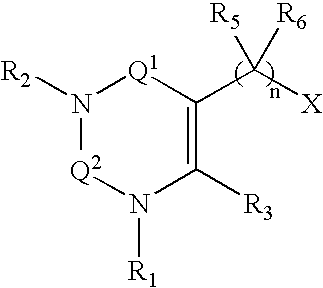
N1([R2])[Q2]N([R1])C([R3])=C(C([X])([R5])[R6])[Q1]1
